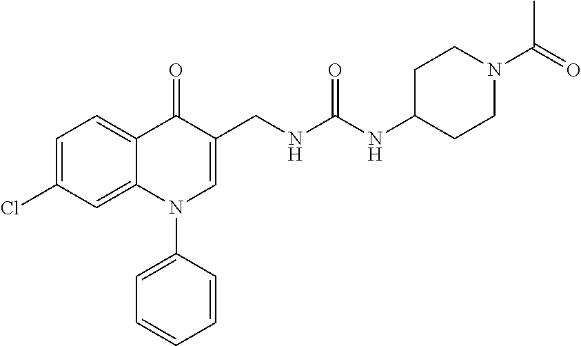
C1=C(Cl)C=C2C(=C1)C(=O)C(CNC(NC1CCN(C(=O)C)CC1)=O)=CN2C1=CC=CC=C1
